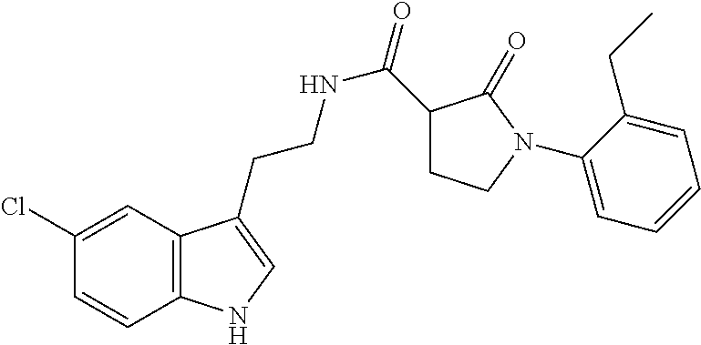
C12=C(C=C(Cl)C=C1)C(CCNC(=O)C1CCN(C3=CC=CC=C3CC)C1=O)=CN2
